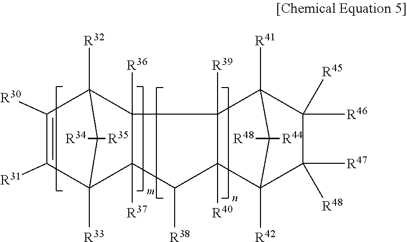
C1([R31])=C([R30])C2([R32])C3([R36])C([R37])(C1([R33])C2([R34])[R35])C([R38])C1([R40])C2([R42])C([R47])([R48])C([R46])([R45])C([R41])(C31[R39])C2([R44])[R48]
